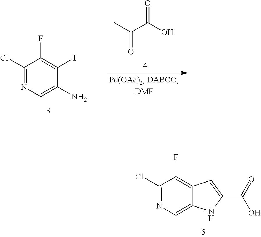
C1(Cl)=NC=C(N)C(I)=C1F.CC(C(O)=O)=O.C1(Cl)=NC=C2C(=C1F)C=C(C(=O)O)N2
